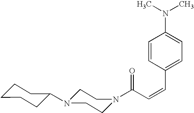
C(C=CC1=CC=C(N(C)C)C=C1)(=O)N1CCN(C2CCCCC2)CC1
